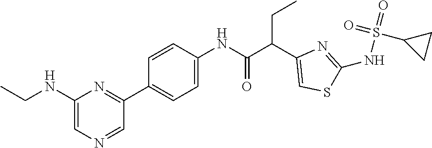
C1(C2=NC(NCC)=CN=C2)=CC=C(NC(C(C2=CSC(NS(=O)(=O)C3CC3)=N2)CC)=O)C=C1
